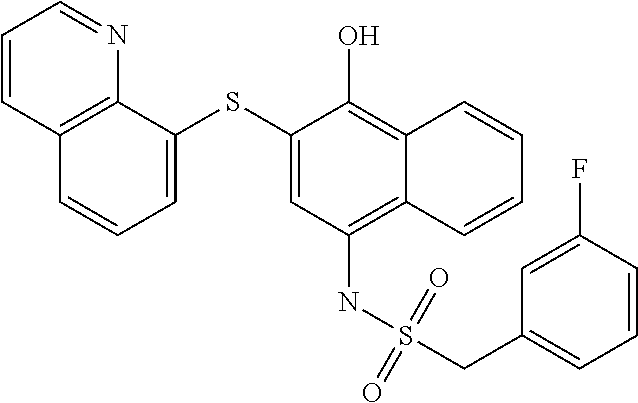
C12=C(NS(CC3=CC=CC(F)=C3)(=O)=O)C=C(SC3=CC=CC4=C3N=CC=C4)C(O)=C1C=CC=C2
